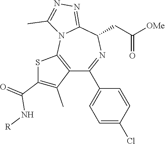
[OMe]C(CC1N=C(C2=CC=C(Cl)C=C2)C2=C(N3C1=NN=C3C)SC(C(N[R])=O)=C2C)=O
